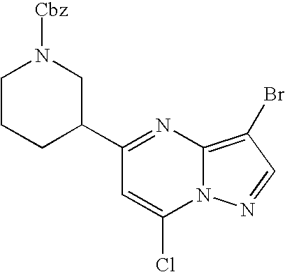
C1CCC(C2=NC3=C(Br)C=NN3C(Cl)=C2)CN1[Cbz]
